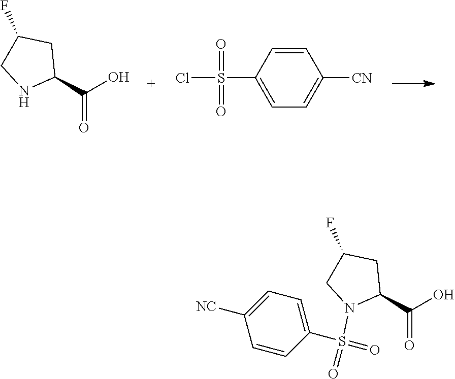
C1(C(O)=O)CC(F)CN1.C1=CC([CN])=CC=C1S(=O)(=O)Cl.C1(C(O)=O)CC(F)CN1S(=O)(C1=CC=C([NC])C=C1)=O
